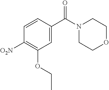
C1=C(C(N2CCOCC2)=O)C=CC([O2N])=C1OCC
